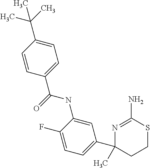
C1=C(NC(C2=CC=C(C(C)(C)C)C=C2)=O)C(F)=CC=C1C1(C)CCSC(N)=N1
